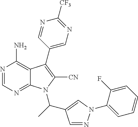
N1=CN=C2C(=C1N)C(C1=CN=C([CF3])N=C1)=C([CN])N2C(C1=CN(C2=CC=CC=C2F)N=C1)C
